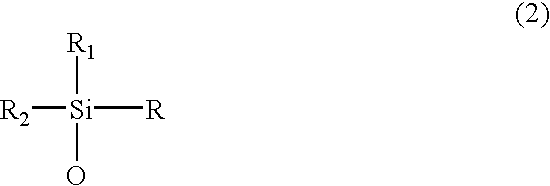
[R2][Si]([R])([R1])O
